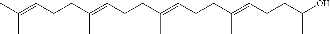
C(C=C(CCC=C(CCC=C(C)C)C)C)CC(=CCCC(O)C)C
